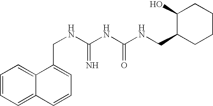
C1=CC=C2C(=C1)C(CNC(NC(NCC1CCCCC1O)=O)=N)=CC=C2
